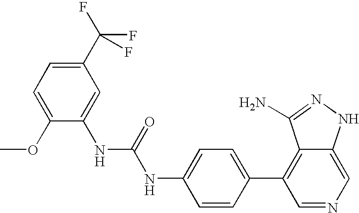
C1=C(OC)C(NC(NC2=CC=C(C3=C4C(=CN=C3)NN=C4N)C=C2)=O)=CC(C(F)(F)F)=C1
